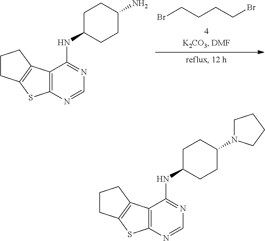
BrCCCCBr.C12=C(N=CN=C1NC1CCC(N)CC1)SC1=C2CCC1.C12=C(N=CN=C1NC1CCC(N3CCCC3)CC1)SC1=C2CCC1
